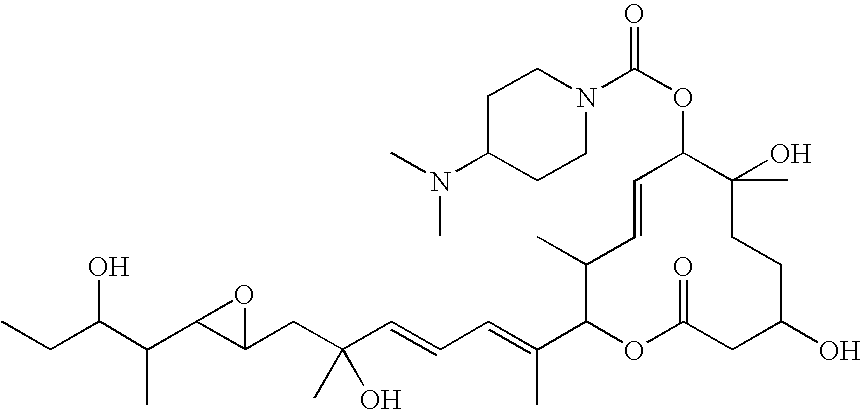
OC(C(C)C1C(CC(O)(C)C=CC=C(C)C2OC(=O)CC(O)CCC(C)(O)C(OC(N3CCC(N(C)C)CC3)=O)C=CC2C)O1)CC
